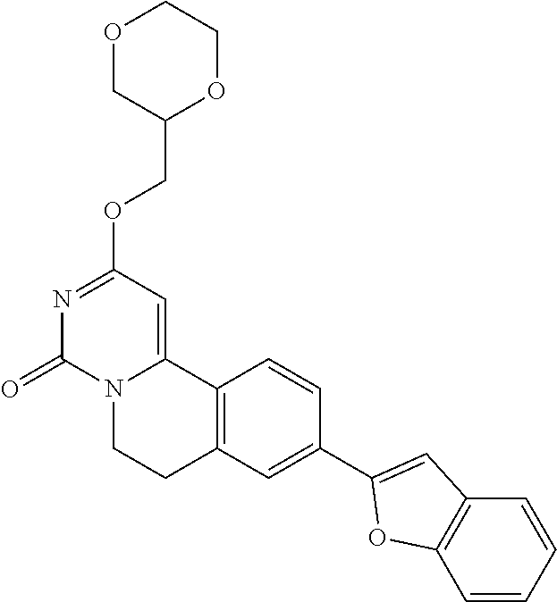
O1CC(COC2=NC(=O)N3C(=C2)C2=C(CC3)C=C(C3=CC4=C(O3)C=CC=C4)C=C2)OCC1
